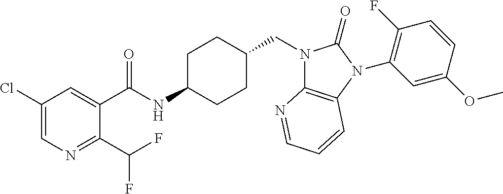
C1(Cl)=CN=C(C(F)F)C(C(NC2CCC(CN3C4=C(N(C5=C(F)C=CC(OC)=C5)C3=O)C=CC=N4)CC2)=O)=C1
